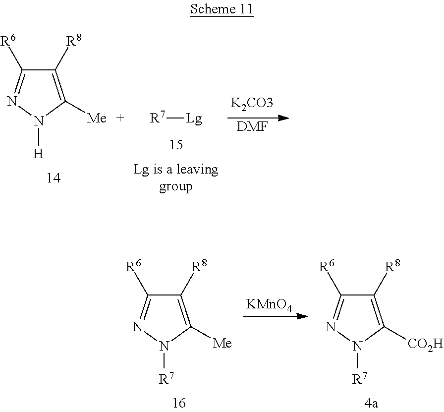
C1([R8])=C([Me])N([H])N=C1[R6].[R7][Lg].[DMF].C1([R8])=C([Me])N([R7])N=C1[R6].C1([R8])=C([CO2H])N([R7])N=C1[R6].[KMnO4]
